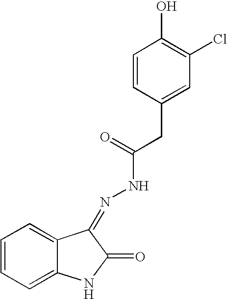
C1=CC=C2C(=C1)C(=NNC(=O)CC1=CC(Cl)=C(O)C=C1)C(=O)N2
